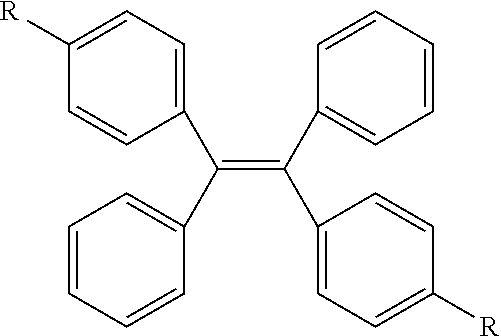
C1=C(C(=C(C2=CC=CC=C2)C2=CC=C([R])C=C2)C2=CC=CC=C2)C=CC([R])=C1
